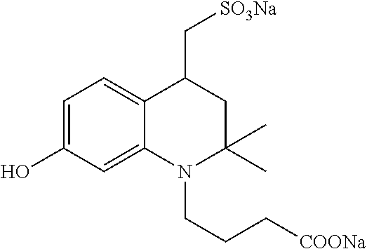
C1=C(O)C=C2C(=C1)C(C[SO3Na])CC(C)(C)N2CCC[COONa]
